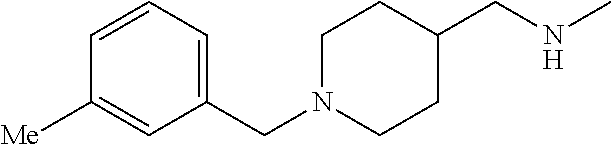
C1(CN2CCC(CNC)CC2)=CC=CC([Me])=C1
